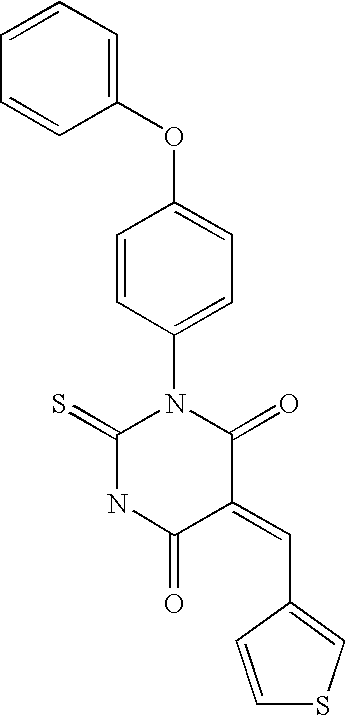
C1=CC=C(OC2=CC=C(N3C(=S)NC(=O)C(=CC4=CSC=C4)C3=O)C=C2)C=C1
